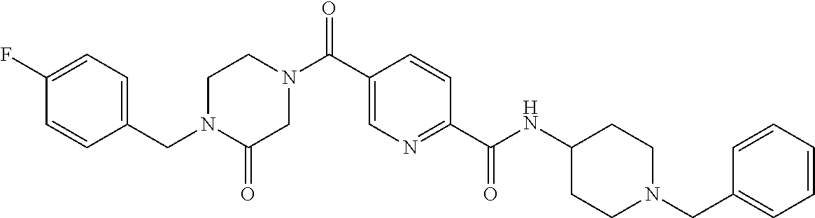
C1=CC(CN2CCN(C(C3=CN=C(C(NC4CCN(CC5=CC=CC=C5)CC4)=O)C=C3)=O)CC2=O)=CC=C1F
